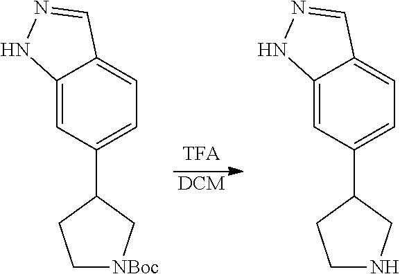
C12=CC(C3CCNC3)=CC=C1C=NN2.C12=CC(C3CC[NBoc]C3)=CC=C1C=NN2.[DCM]
